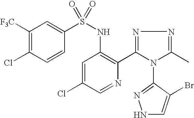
C1([F3C])=C(Cl)C=CC(S(NC2=C(C3=NN=C(C)N3C3=NNC=C3Br)N=CC(Cl)=C2)(=O)=O)=C1
